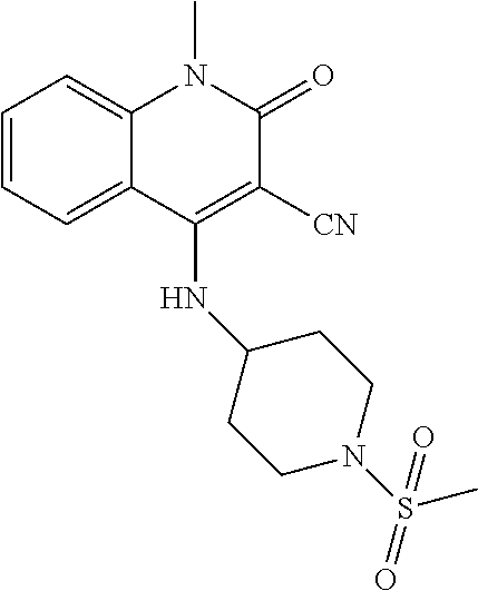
C1=CC=C2C(=C1)N(C)C(=O)C([CN])=C2NC1CCN(S(C)(=O)=O)CC1
